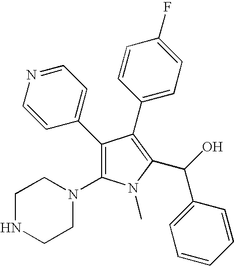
C1(C2=CC=NC=C2)=C(N2CCNCC2)N(C)C(C(O)C2=CC=CC=C2)=C1C1=CC=C(F)C=C1
